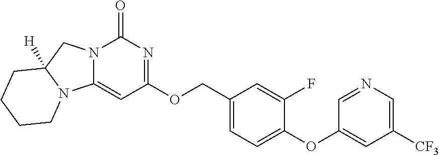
C1(COC2=NC(=O)N3C(=C2)N2C([H])(C3)CCCC2)=CC=C(OC2=CC([CF3])=CN=C2)C(F)=C1
